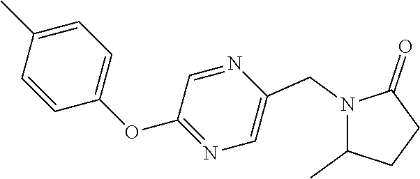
N1(CC2=CN=C(OC3=CC=C(C)C=C3)C=N2)C(C)CCC1=O
